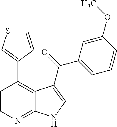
C1=CN=C2C(=C1C1=CSC=C1)C(C(=O)C1=CC=CC(OC)=C1)=CN2
